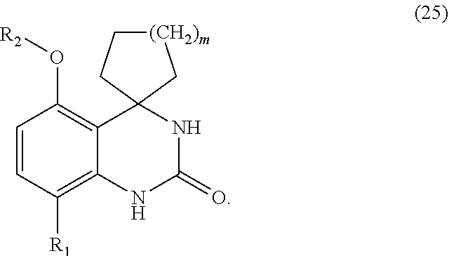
C1=CC([R1])=C2C(=C1O[R2])C1(NC(=O)N2)C[(CH2)m]CC1
